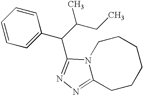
C1=CC=CC=C1C(C(CC)C)C1=NN=C2N1CCCCCC2
